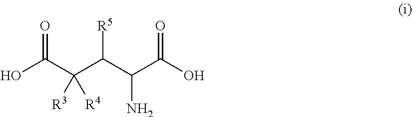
OC(C(C(C(C(O)=O)N)[R5])([R3])[R4])=O
